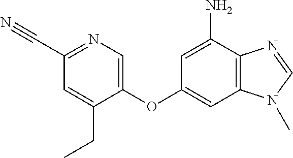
C1=C(OC2=CC3=C(C(N)=C2)N=CN3C)C(CC)=CC(C#N)=N1
